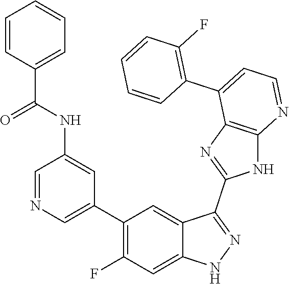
C1=NC=C(C2=C(F)C=C3C(=C2)C(C2=NC4=C(N2)N=CC=C4C2=C(F)C=CC=C2)=NN3)C=C1NC(C1=CC=CC=C1)=O
